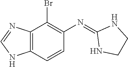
C12=C(C=CC(N=C3NCCN3)=C1Br)NC=N2
